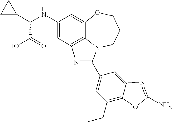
C1(NC(C2CC2)C(O)=O)=CC2=C3C(=C1)OCCCN3C(C1=CC(CC)=C3C(=C1)N=C(N)O3)=N2
